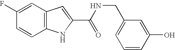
C12=C(C=C(F)C=C1)C=C(C(NCC1=CC=CC(O)=C1)=O)N2
